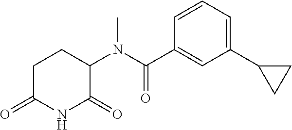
C1C(=O)NC(=O)C(N(C(C2=CC(C3CC3)=CC=C2)=O)C)C1
